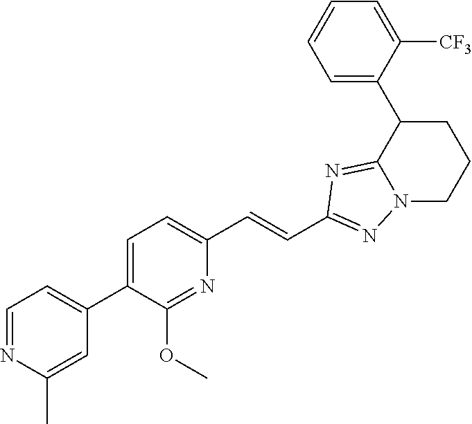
C1(C2=CC=NC(C)=C2)=CC=C(C=CC2=NN3C(=N2)C(C2=CC=CC=C2[CF3])CCC3)N=C1OC
